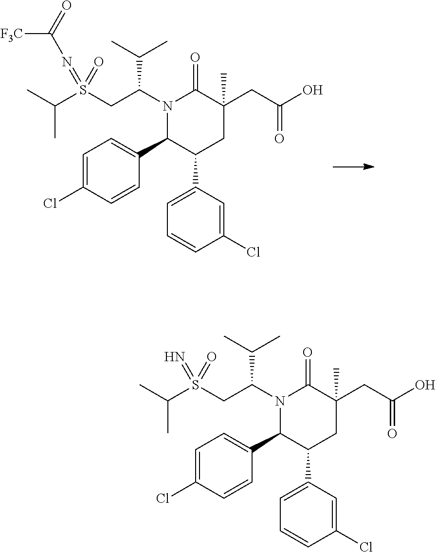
C1=C(Cl)C=CC(C2C(C3=CC=CC(Cl)=C3)CC(CC(O)=O)(C)C(=O)N2C(CS(C(C)C)(=O)=N)C(C)C)=C1.C1=C(Cl)C=CC(C2C(C3=CC=CC(Cl)=C3)CC(CC(O)=O)(C)C(=O)N2C(CS(C(C)C)(=O)=NC(=O)[F3C])C(C)C)=C1
